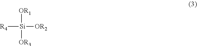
[R4][Si]([OR1])([OR3])[OR2]
